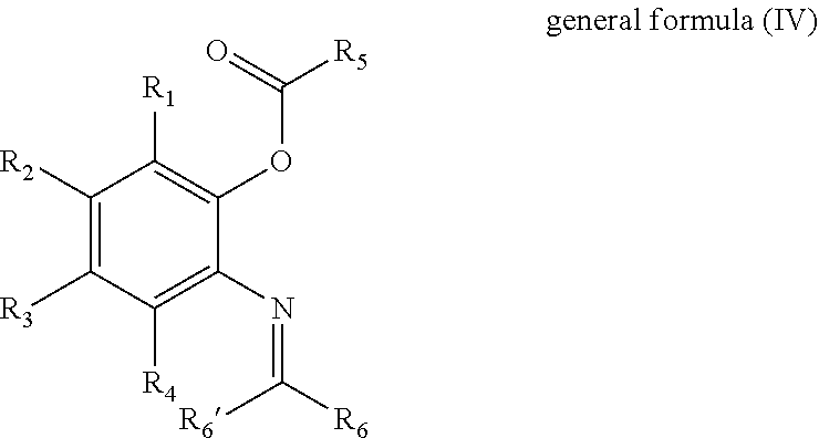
C1([R2])=C([R3])C([R4])=C(N=C([R6])[R6])C(OC(=O)[R5])=C1[R1]
